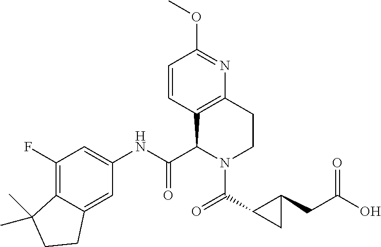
C1(F)=C2C(=CC(NC(C3N(C(C4CC4CC(O)=O)=O)CCC4=C3C=CC(OC)=N4)=O)=C1)CCC2(C)C
